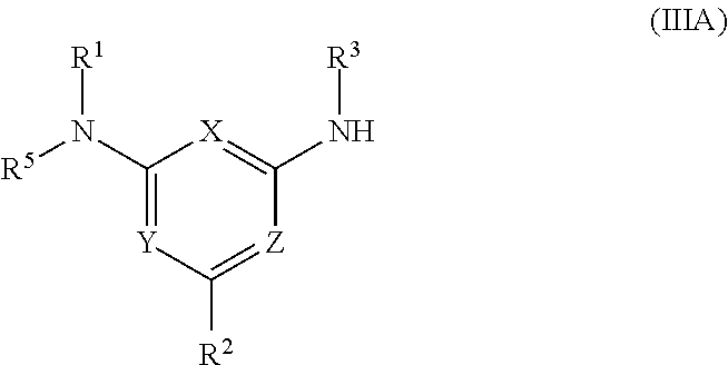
C1(N([R5])[R1])=[Y]C([R2])=[Z]C(N[R3])=[X]1
